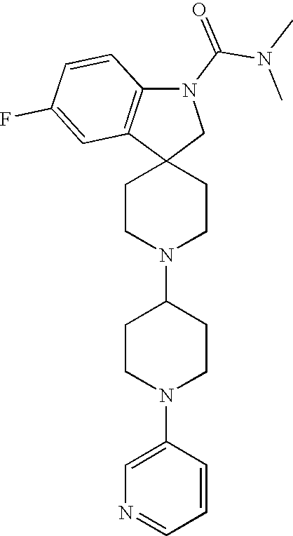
C1CN(C2CCN(C3=CN=CC=C3)CC2)CCC12CN(C(N(C)C)=O)C1=C2C=C(F)C=C1
